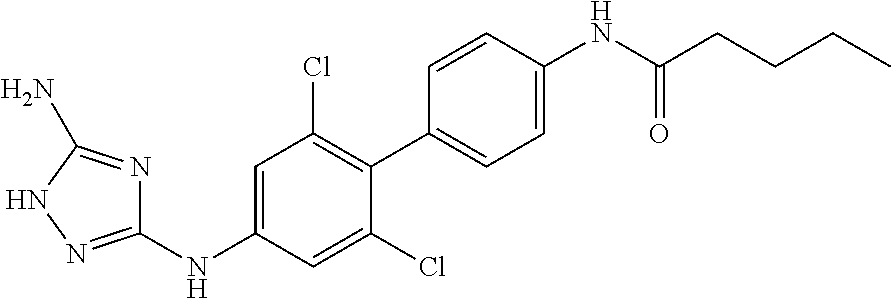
C1(C2=CC=C(NC(CCCC)=O)C=C2)=C(Cl)C=C(NC2=NNC(N)=N2)C=C1Cl
